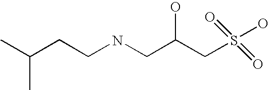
N(CC(CS(O)(=O)=O)O)CCC(C)C
